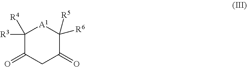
C1([R4])([R3])C(=O)CC(=O)C([R6])([R5])[A1]1
